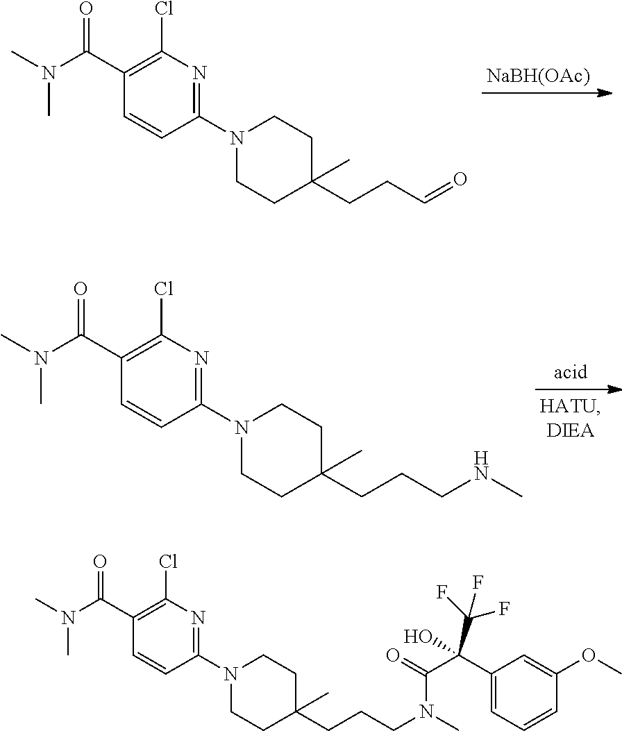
[NaBH(OAc)].C1=CC(N2CCC(CCC=O)(C)CC2)=NC(Cl)=C1C(N(C)C)=O.C1=CC(N2CCC(CCCNC)(C)CC2)=NC(Cl)=C1C(N(C)C)=O.C1=CC(N2CCC(CCCN(C)C(C(C3=CC=CC(OC)=C3)(C(F)(F)F)O)=O)(C)CC2)=NC(Cl)=C1C(N(C)C)=O
